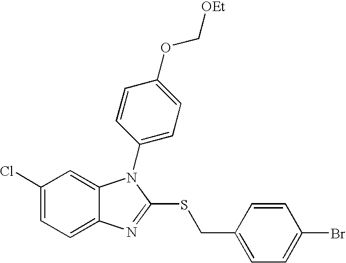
C1(Cl)=CC=C2C(=C1)N(C1=CC=C(OC[OEt])C=C1)C(SCC1=CC=C(Br)C=C1)=N2
